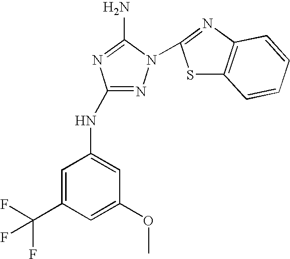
N1=C(NC2=CC(OC)=CC(C(F)(F)F)=C2)N=C(N)N1C1=NC2=C(S1)C=CC=C2
